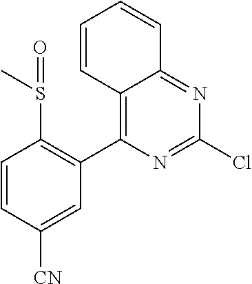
C12=C(C3=C(S(C)=O)C=CC([CN])=C3)N=C(Cl)N=C1C=CC=C2
